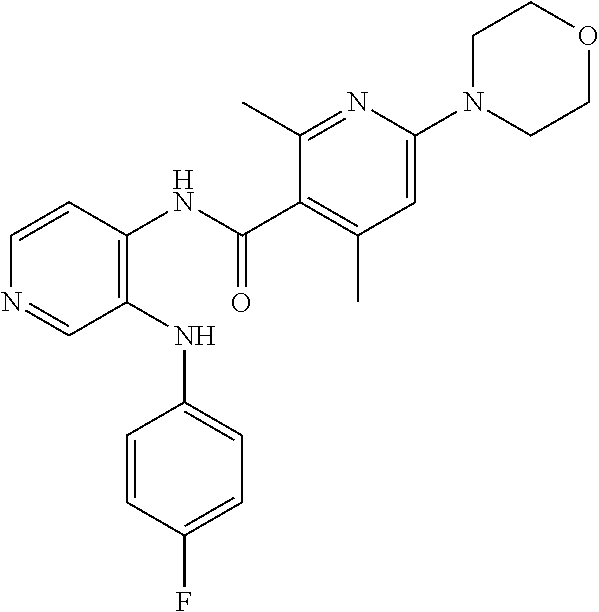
C1(NC(=O)C2=C(C)C=C(N3CCOCC3)N=C2C)=C(NC2=CC=C(F)C=C2)C=NC=C1
